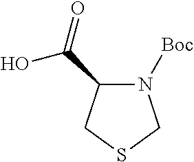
N1([Boc])C(C(=O)O)CSC1
